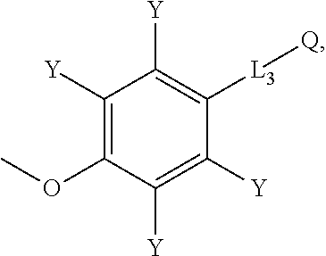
C1([Y])=C(OC)C([Y])=C([Y])C([L3][Q])=C1[Y]
